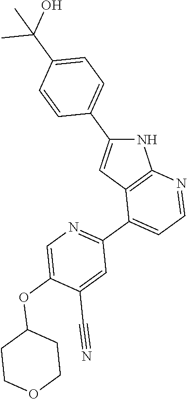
C1=C(OC2CCOCC2)C(C#N)=CC(C2=CC=NC3=C2C=C(C2=CC=C(C(O)(C)C)C=C2)N3)=N1
